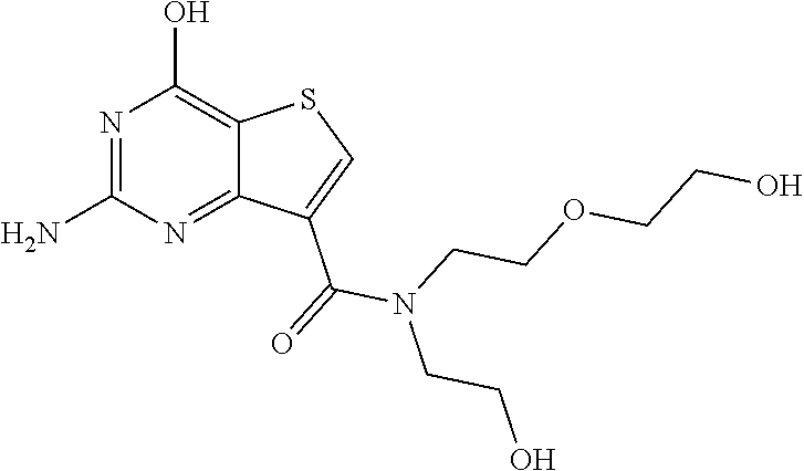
NC1=NC(O)=C2C(=N1)C(C(=O)N(CCOCCO)CCO)=CS2
